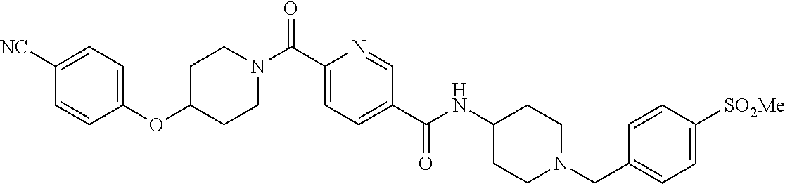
N(C(C1=CC=C(C(=O)N2CCC(OC3=CC=C([CN])C=C3)CC2)N=C1)=O)C1CCN(CC2=CC=C([SO2Me])C=C2)CC1
